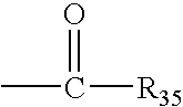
CC([R35])=O
